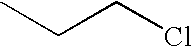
CCCCl
